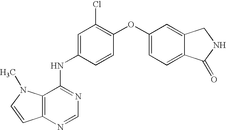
C1=C(NC2=NC=NC3=C2N(C)C=C3)C=CC(OC2=CC=C3C(=C2)CNC3=O)=C1Cl
